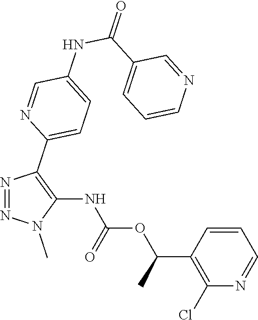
N1=NN(C)C(NC(OC(C2=C(Cl)N=CC=C2)C)=O)=C1C1=CC=C(NC(C2=CC=CN=C2)=O)C=N1
